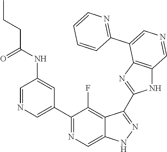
C1(C2=CN=CC(NC(=O)CCC)=C2)=NC=C2C(=C1F)C(C1=NC3=C(N1)C=NC=C3C1=NC=CC=C1)=NN2
